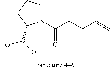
N1(C(CCC=C)=O)CCCC1C(=O)O
